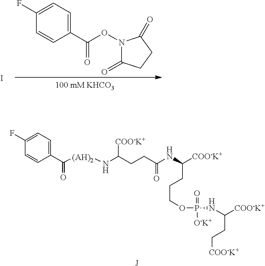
[J].C(CCCOP(=O)([O-K+])NC(CC[COO-K+])[COO-K+])(NC(CCC(N[(AH)2]C(C1=CC=C(F)C=C1)=O)[COO-K+])=O)[COO-K+].C(C1=CC=C(F)C=C1)(=O)ON1C(=O)CCC1=O.I
